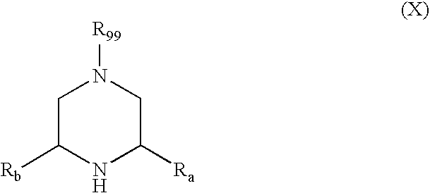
C1C([Rb])NC([Ra])CN1[R99]
